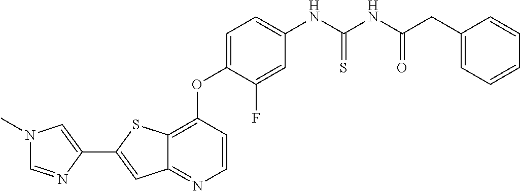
N1(C)C=NC(C2=CC3=NC=CC(OC4=CC=C(NC(NC(CC5=CC=CC=C5)=O)=S)C=C4F)=C3S2)=C1
